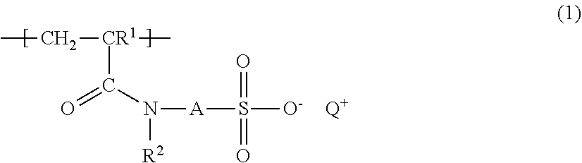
CC[CR1](C)C(N([A]S([O-])(=O)=O)[R2])=O.[Q+]
